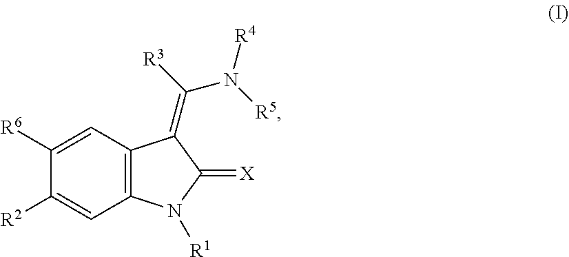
C1([R6])=CC2=C(C=C1[R2])N([R1])C(=[X])C2=C([R3])N([R5])[R4]
